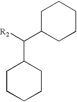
C1CCCCC1C([R2])C1CCCCC1
